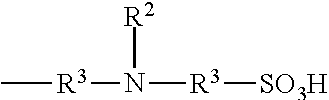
C[R3]N([R3][SO3H])[R2]
